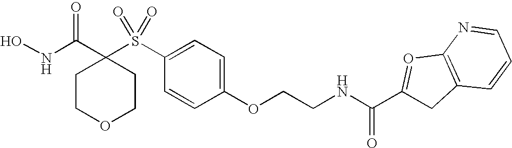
N(C(C1(S(C2=CC=C(OCCNC(C3=OC4=C(C3)C=CC=N4)=O)C=C2)(=O)=O)CCOCC1)=O)O
